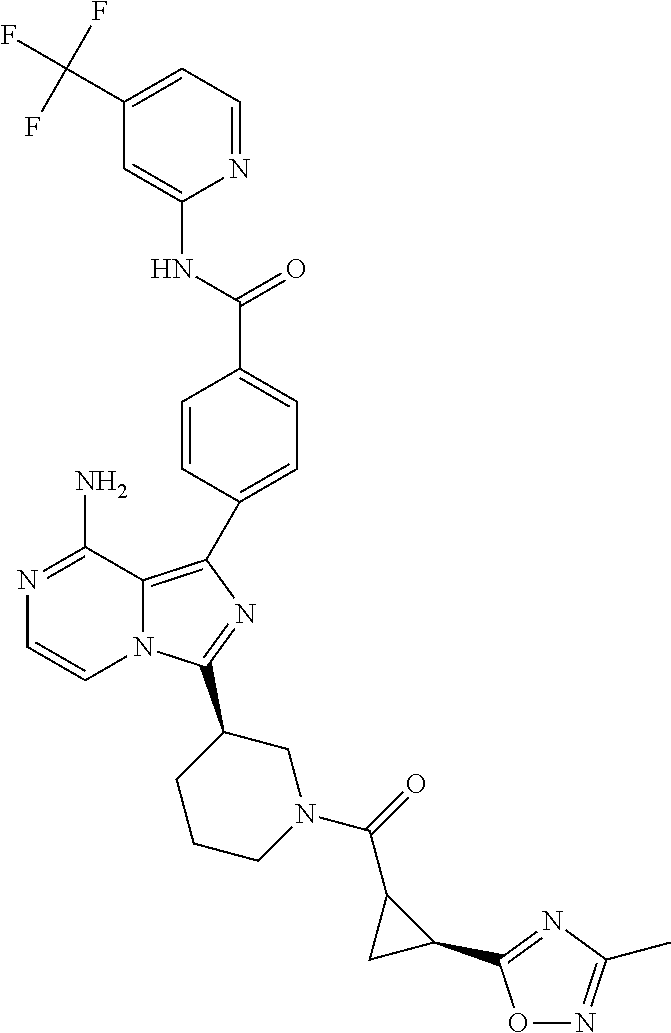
N1=C(N)C2=C(C3=CC=C(C(NC4=CC(C(F)(F)F)=CC=N4)=O)C=C3)N=C(C3CCCN(C(C4CC4C4=NC(C)=NO4)=O)C3)N2C=C1
